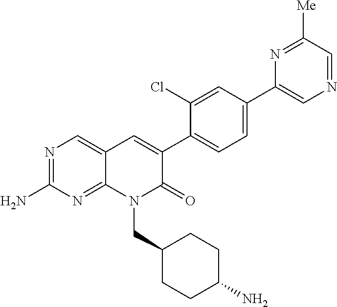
N1=C(N)N=C2C(=C1)C=C(C1=CC=C(C3=CN=CC([Me])=N3)C=C1Cl)C(=O)N2CC1CCC(N)CC1
